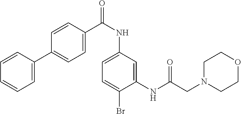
C1=C(C2=CC=C(C(NC3=CC=C(Br)C(NC(CN4CCOCC4)=O)=C3)=O)C=C2)C=CC=C1
